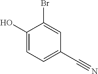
C1(O)=CC=C(C#N)C=C1Br
